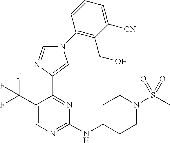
C1(NC2CCN(S(C)(=O)=O)CC2)=NC=C(C(F)(F)F)C(C2=CN(C3=C(CO)C([CN])=CC=C3)C=N2)=N1
